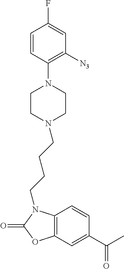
C1=CC2=C(C=C1C(C)=O)OC(=O)N2CCCCN1CCN(C2=C([N3])C=C(F)C=C2)CC1
